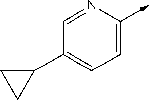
C<-C1=CC=C(C2CC2)C=N1
